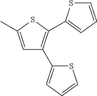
C1=C(C)SC(C2=CC=CS2)=C1C1=CC=CS1
